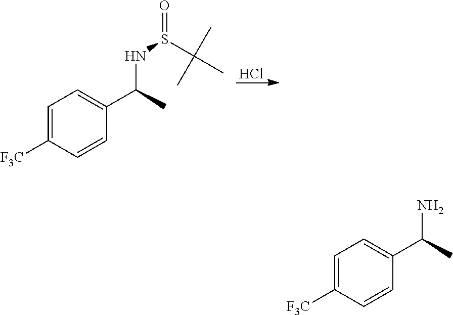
Cl.C1=C([F3C])C=CC(C(C)NS(C(C)(C)C)=O)=C1.C1=C([F3C])C=CC(C(C)N)=C1
